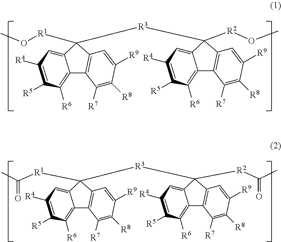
C12=C([R6])C([R5])=C([R4])C=C1C([R1]OC)([R3]C1([R2]OC)C3=C(C4=C([R6])C([R5])=C([R4])C=C41)C([R7])=C([R8])C([R9])=C3)C1=C2C([R7])=C([R8])C([R9])=C1.C12=C([R6])C([R5])=C([R4])C=C1C([R1]C(C)=O)([R3]C1([R2]C(C)=O)C3=C(C4=C([R6])C([R5])=C([R4])C=C41)C([R7])=C([R8])C([R9])=C3)C1=C2C([R7])=C([R8])C([R9])=C1
